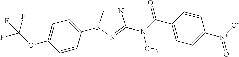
N1=CN(C2=CC=C(OC(F)(F)F)C=C2)N=C1N(C(C1=CC=C([N+]([O-])=O)C=C1)=O)C
